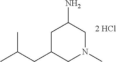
C1C(CC(C)C)CN(C)CC1N
